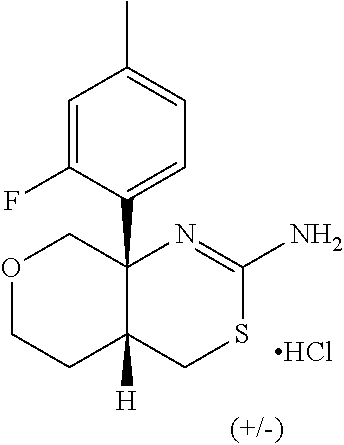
C1=C(F)C(C23COCCC2([H])CSC(N)=N3)=CC=C1C.Cl
